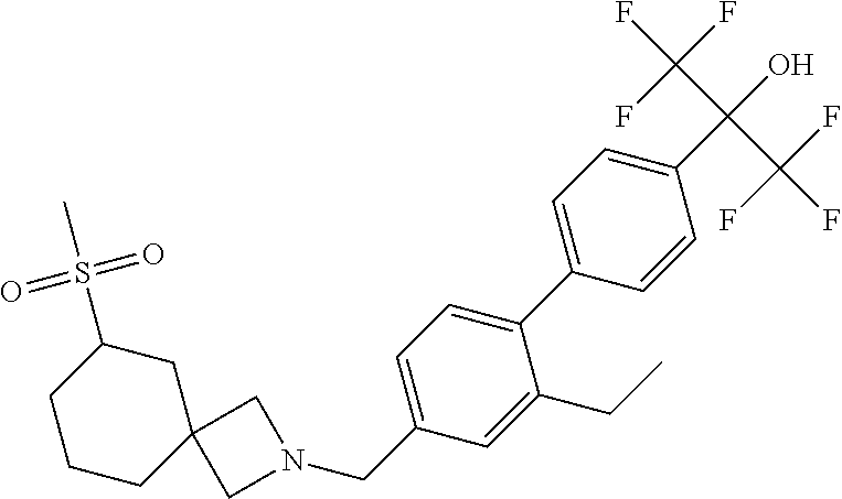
C12(CN(CC3=CC=C(C4=CC=C(C(O)(C(F)(F)F)C(F)(F)F)C=C4)C(CC)=C3)C1)CC(S(C)(=O)=O)CCC2
